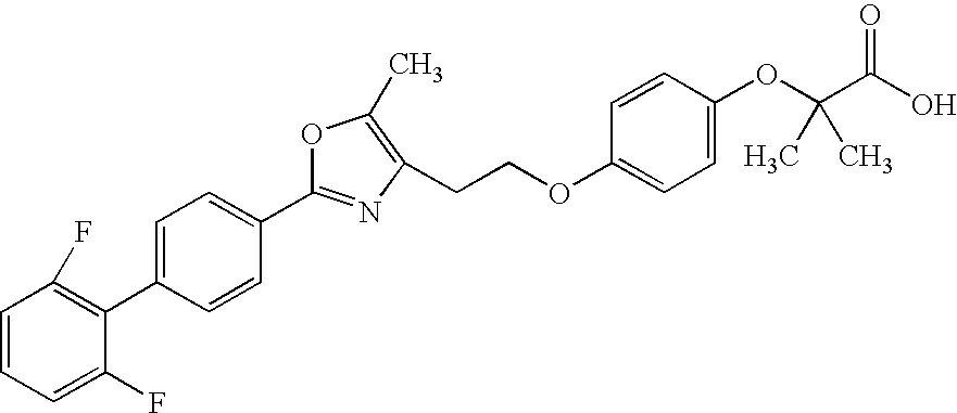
C1=CC=C(F)C(C2=CC=C(C3=NC(CCOC4=CC=C(OC(C(O)=O)(C)C)C=C4)=C(C)O3)C=C2)=C1F
